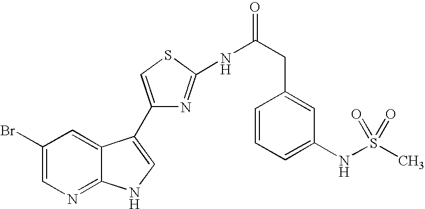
C1(Br)=CN=C2C(=C1)C(C1=CSC(NC(CC3=CC(NS(C)(=O)=O)=CC=C3)=O)=N1)=CN2
